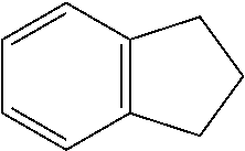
C1=CC=CC2=C1CCC2
